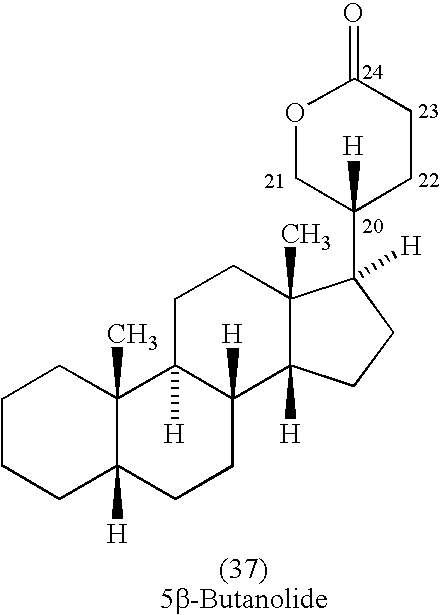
C1CCC2([H])C(C)(C1)C1([H])C([H])(CC2)C2([H])C(C)(CC1)C([H])(C1([H])CCC(=O)OC1)CC2
